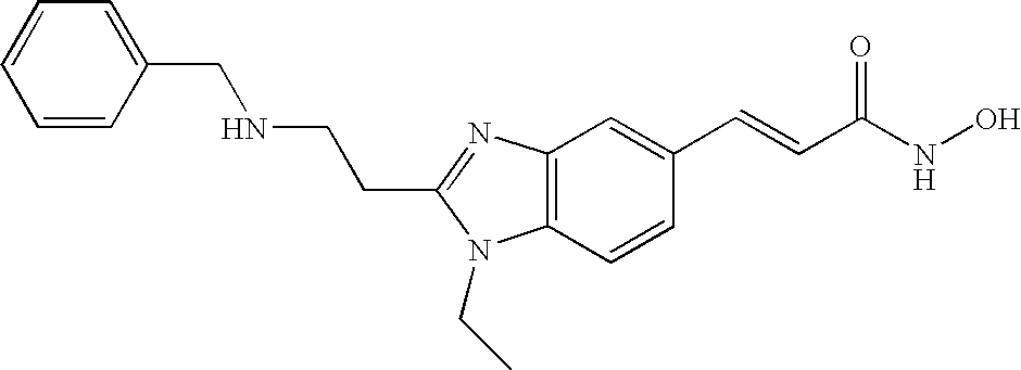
C(C1=NC2=C(C=CC(C=CC(NO)=O)=C2)N1CC)CNCC1=CC=CC=C1
